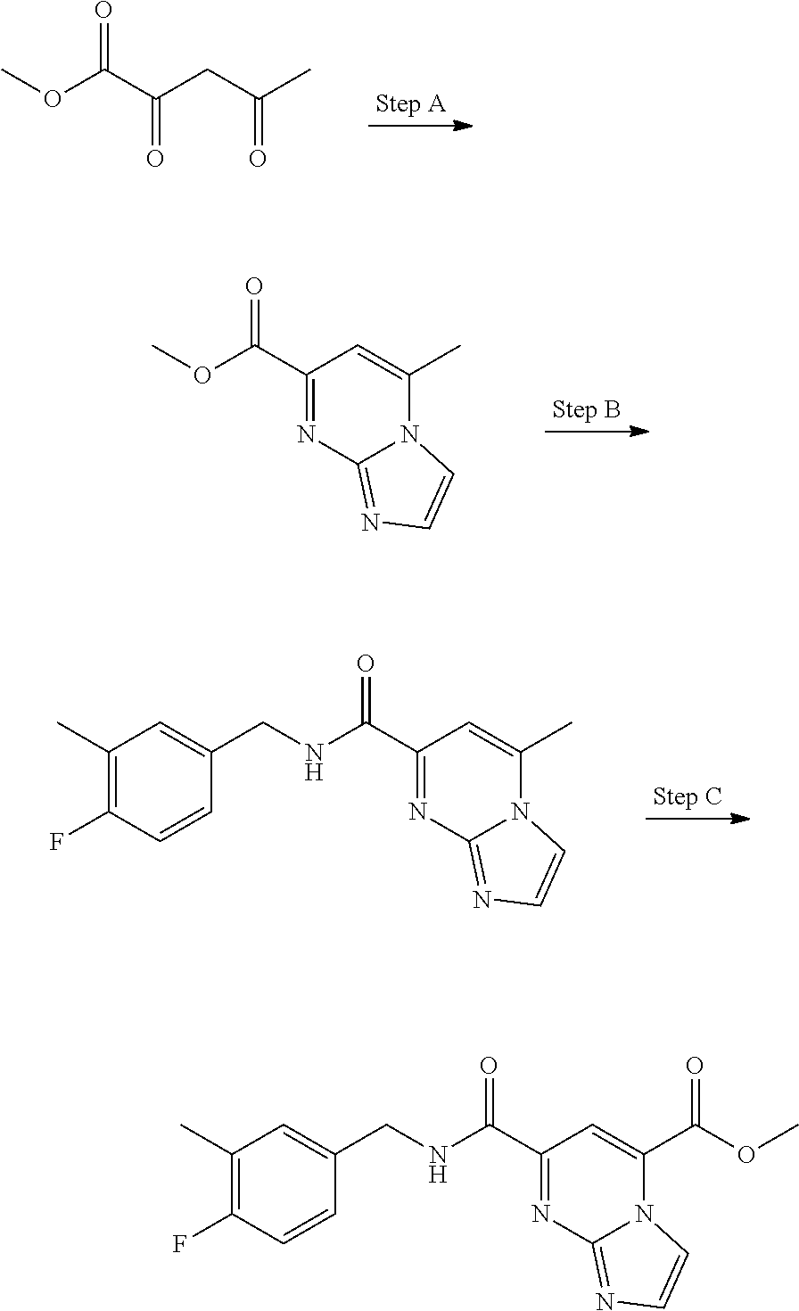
COC(C(CC(C)=O)=O)=O.COC(C1=NC2=NC=CN2C(C)=C1)=O.C(NC(C1=NC2=NC=CN2C(C)=C1)=O)C1=CC(C)=C(F)C=C1.C(NC(C1=NC2=NC=CN2C(C(=O)OC)=C1)=O)C1=CC(C)=C(F)C=C1
